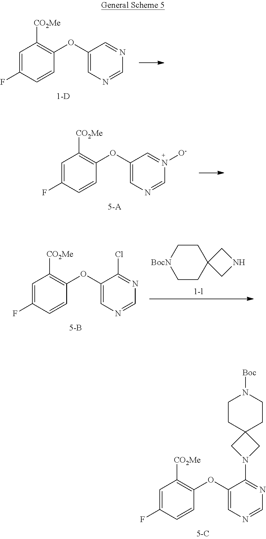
C1=C(F)C=CC(OC2=CN=CN=C2)=C1[CO2Me].C1=C(F)C=CC(OC2=CN=CN=C2N2CC3(C2)CCN([Boc])CC3)=C1[CO2Me].C1=C(F)C=CC(OC2=CN=CN([O-])=C2)=C1[CO2Me].C1=C(F)C=CC(OC2=CN=CN=C2Cl)=C1[CO2Me].C1CC2(CC[BocN]1)CNC2
